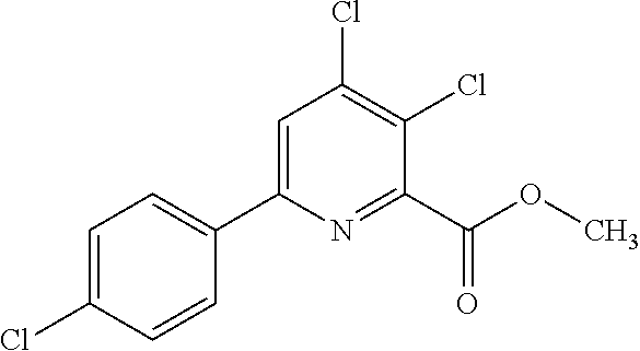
C1=CC(Cl)=CC=C1C1=CC(Cl)=C(Cl)C(C(OC)=O)=N1
